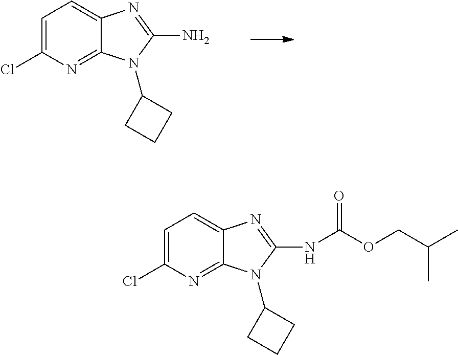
C1=C(Cl)N=C2C(=C1)N=C(N)N2C1CCC1.C1=C(Cl)N=C2C(=C1)N=C(NC(OCC(C)C)=O)N2C1CCC1
